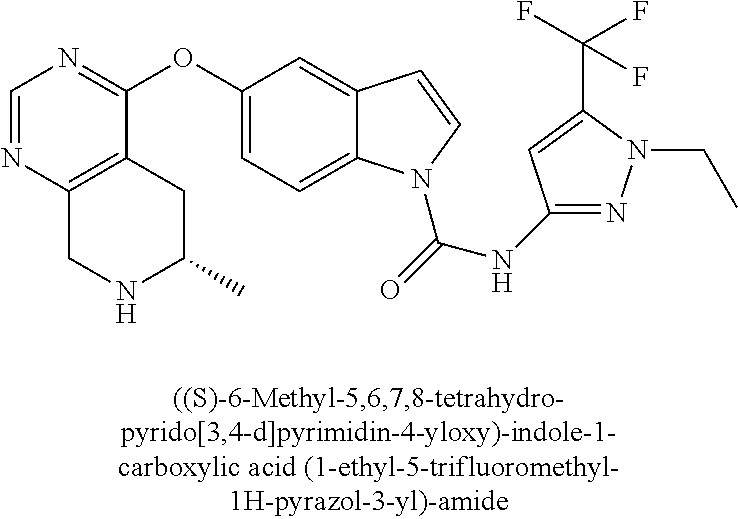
C1(OC2=NC=NC3=C2CC(C)NC3)=CC=C2C(=C1)C=CN2C(=O)NC1=NN(CC)C(C(F)(F)F)=C1
